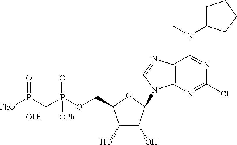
C1(O)C(O)C(N2C3=C(N=C2)C(N(C2CCCC2)C)=NC(Cl)=N3)OC1COP(CP([PhO])(=O)[OPh])(=O)[OPh]
